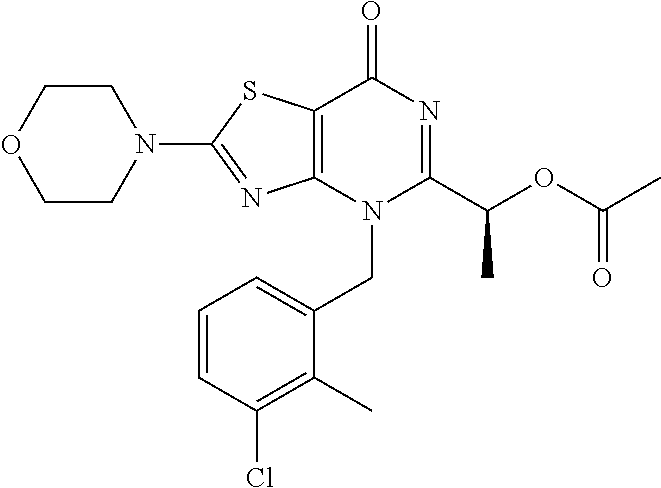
C1CN(C2=NC3=C(S2)C(=O)N=C(C(C)OC(C)=O)N3CC2=CC=CC(Cl)=C2C)CCO1
